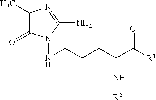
C1(C)C(=O)N(NCCCC(C([R1])=O)N[R2])C(N)=N1
